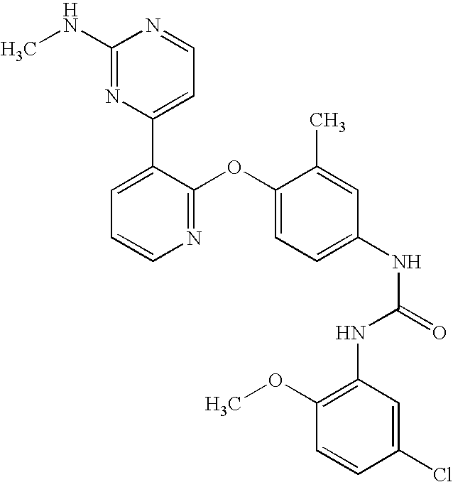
C1(NC)=NC(C2=CC=CN=C2OC2=CC=C(NC(=O)NC3=C(OC)C=CC(Cl)=C3)C=C2C)=CC=N1
